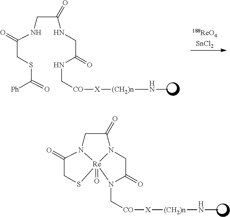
C1(=O)CS[Re]23(=O)N1CC(=O)N2CC(=O)N3C[CO][X][(CH2)n]NC.C(CSC(=O)[Ph])(=O)NCC(NCC(NC[CO][X][(CH2)n]NC)=O)=O
